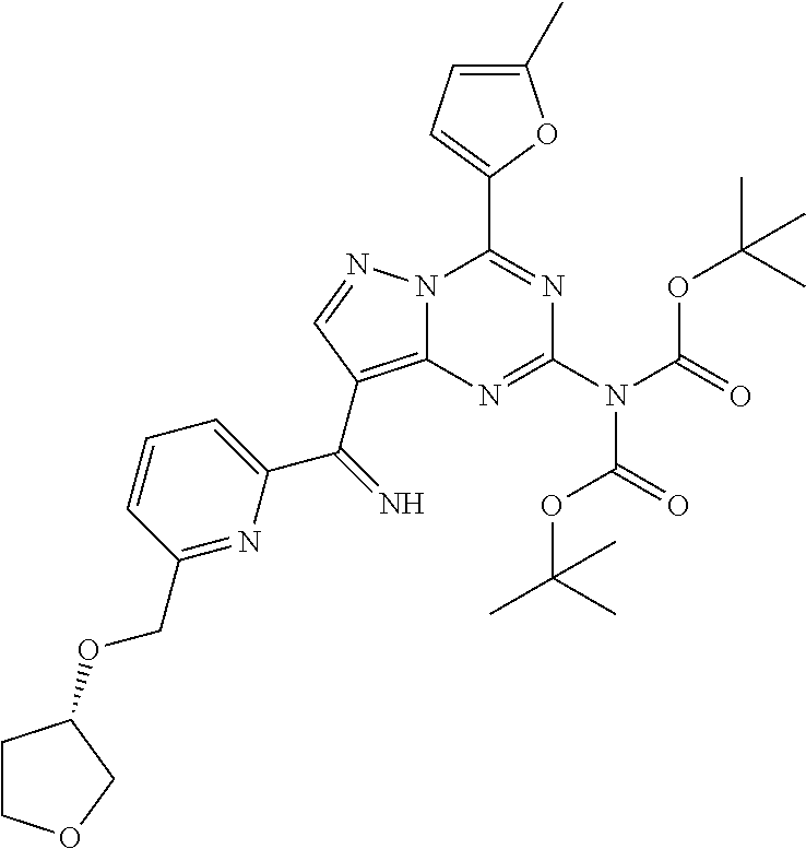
N12C(=C(C(C3=CC=CC(COC4CCOC4)=N3)=N)C=N1)N=C(N(C(=O)OC(C)(C)C)C(=O)OC(C)(C)C)N=C2C1=CC=C(C)O1
